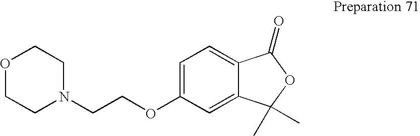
O1CCN(CCOC2=CC=C3C(=C2)C(C)(C)OC3=O)CC1
